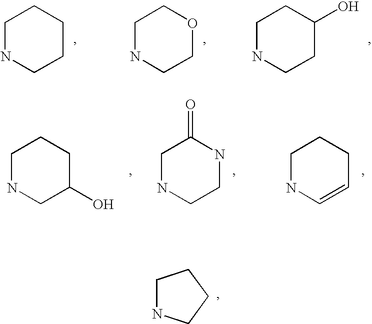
C1NCCCC1.C1NCCOC1.C1NCCC(O)C1.C1NCC(O)CC1.C1NCCNC1=O.C1NC=CCC1.C1NCCC1
